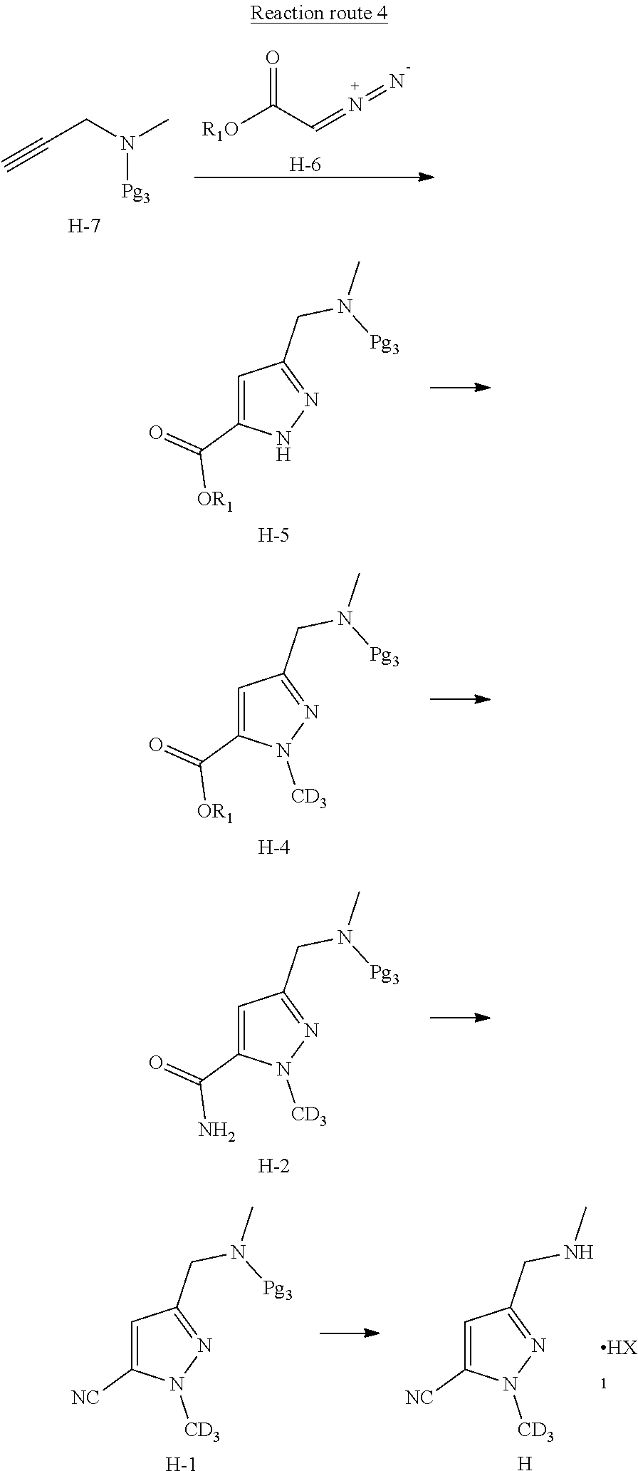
C(CN(C)[Pg3])#C.[H].O=C(C=N=N)[R1O].[H].C1=C(C(=O)[OR1])NN=C1CN([Pg3])C.[H].C1=C(C(=O)[OR1])N([CD3])N=C1CN([Pg3])C.[H].C1=C(C(=O)N)N([CD3])N=C1CN([Pg3])C.[H].C1=C([NC])N([CD3])N=C1CN([Pg3])C.[H].[H].C1=C([NC])N([CD3])N=C1CNC.[HX1]
